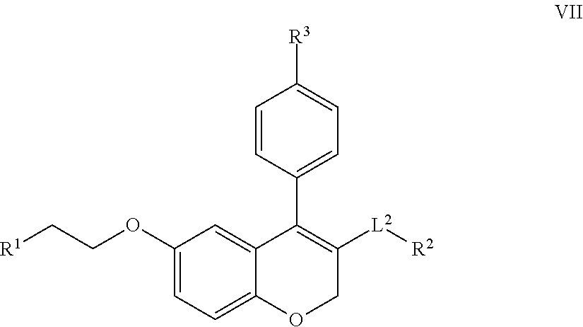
C1(OCC[R1])=CC=C2C(=C1)C(C1=CC=C([R3])C=C1)=C([L2][R2])CO2
